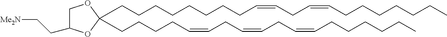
C(CCCCC=CCC=CCCCCCCC)CCCC1(CCCCC=CCC=CCC=CCCCCCC)OCC(CC[Me2N])O1
